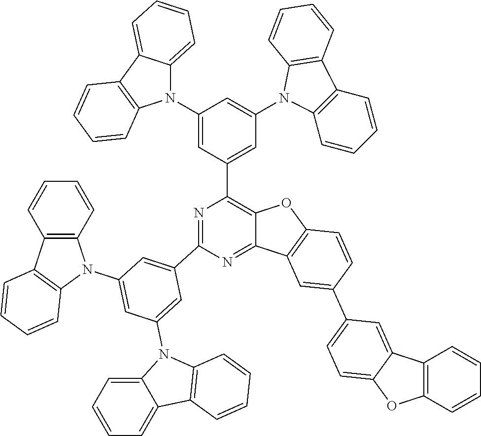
N1=C(C2=CC(N3C4=C(C5=C3C=CC=C5)C=CC=C4)=CC(N3C4=CC=CC=C4C4=C3C=CC=C4)=C2)N=C2C(=C1C1=CC(N3C4=C(C=CC=C4)C4=C3C=CC=C4)=CC(N3C4=CC=CC=C4C4=C3C=CC=C4)=C1)OC1=C2C=C(C2=CC=C3C(=C2)C2=C(C=CC=C2)O3)C=C1
